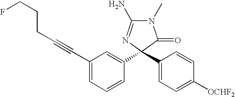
N1(C)C(N)=NC(C2=CC(C#CCCCF)=CC=C2)(C2=CC=C([OCHF2])C=C2)C1=O
